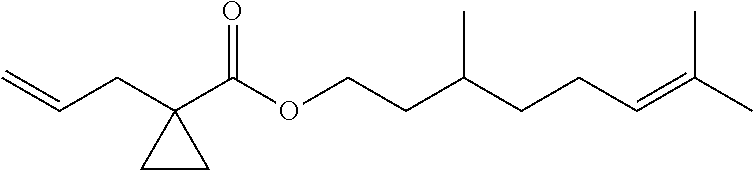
C=CCC1(C(OCCC(CCC=C(C)C)C)=O)CC1
